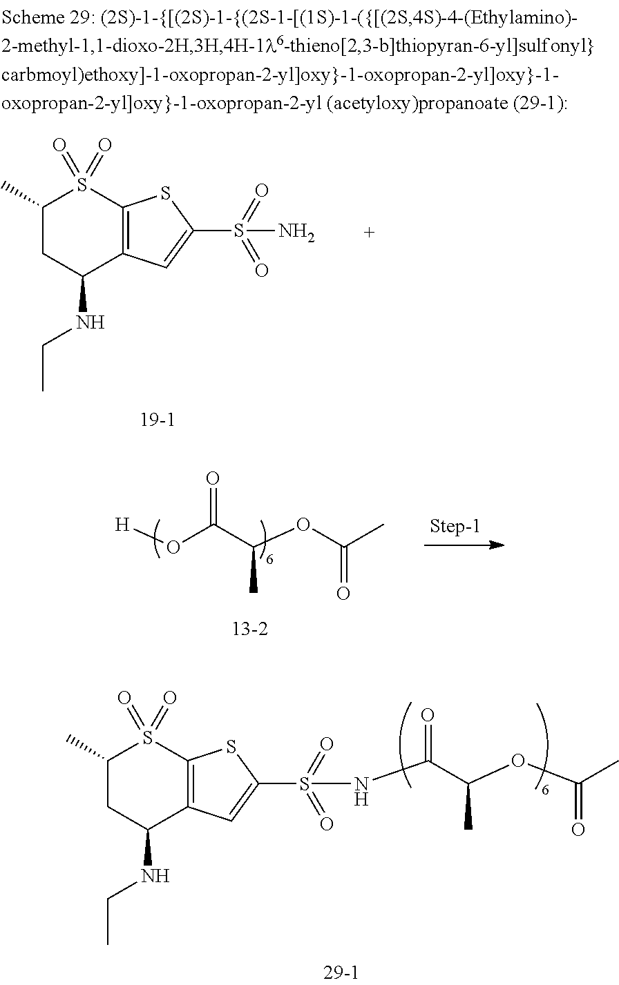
C1(C)CC(NCC)C2=C(S1(=O)=O)SC(S(=O)(=O)N)=C2.[H]OC(C(OC(C)=O)C)=O.C1(C)CC(NCC)C2=C(S1(=O)=O)SC(S(=O)(=O)NC(C(OC(C)=O)C)=O)=C2
